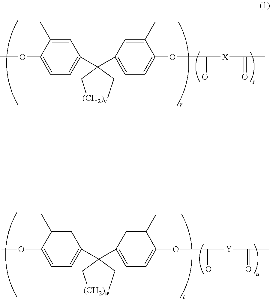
C1=C(OC)C(C)=CC(C(C2=CC=C(OC(=O)[X]C(=O)C)C(C)=C2)(CC)C[(CH2)v])=C1.O(C1=CC=C(C(C2=CC=C(OC(=O)[Y]C(=O)C)C(C)=C2)(C[(CH2)w])CC)C=C1C)C
